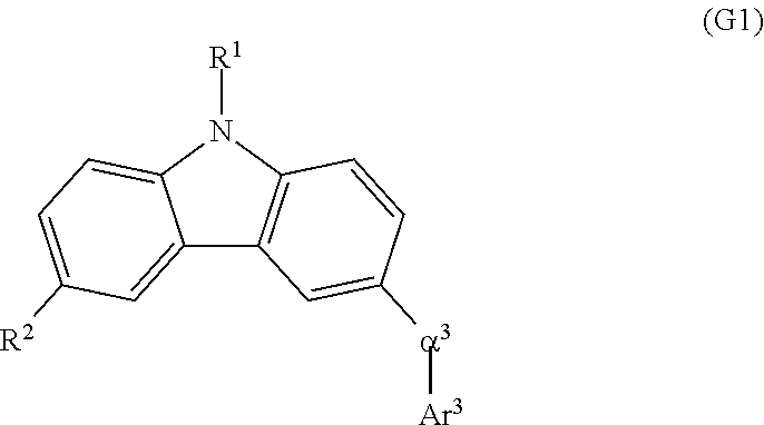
C12=CC([R2])=CC=C1N([R1])C1=C2C=C([a3][Ar3])C=C1
